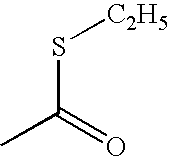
S(C(=O)C)[C2H5]
